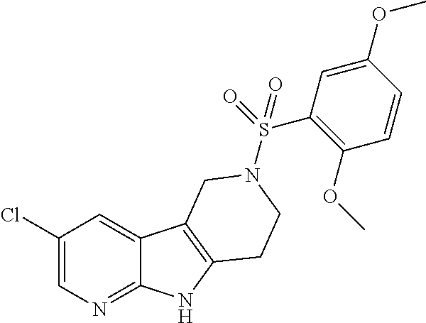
C1(Cl)=CN=C2C(=C1)C1=C(N2)CCN(S(C2=C(OC)C=CC(OC)=C2)(=O)=O)C1
